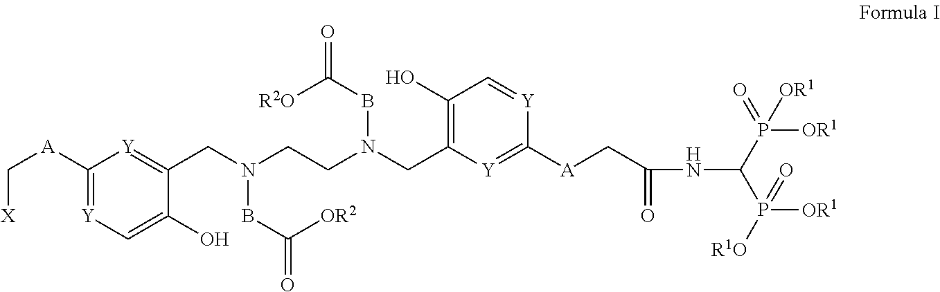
C1([A]C[X])=[Y]C=C(O)C(CN(BC([OR2])=O)CCN(CC2=C(O)C=[Y]C([A]CC(=O)NC(P([OR1])(=O)[OR1])P([OR1])([R1O])=O)=[Y]2)BC([R2O])=O)=[Y]1
